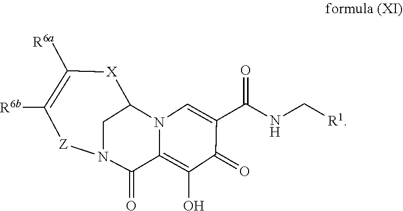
[R1]CNC(C1=CN2C(=C(O)C1=O)C(=O)N1[Z]C([R6b])=C([R6a])[X]C2C1)=O
